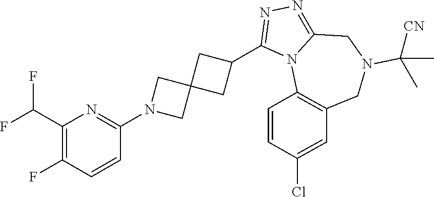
C1(C(F)F)=C(F)C=CC(N2CC3(C2)CC(C2=NN=C4N2C2=C(CN(C([CN])(C)C)C4)C=C(Cl)C=C2)C3)=N1
